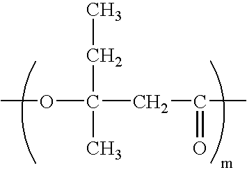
O(C(CC(=O)C)(CC)C)C
